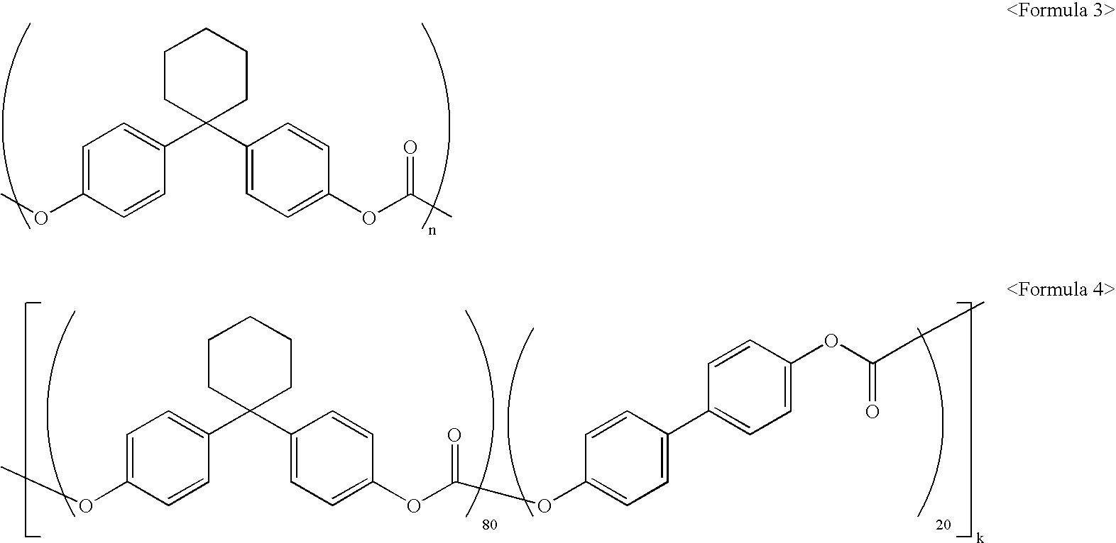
C1CC(C2=CC=C(OC)C=C2)(C2=CC=C(OC(C)=O)C=C2)CCC1.C1CC(C2=CC=C(OC)C=C2)(C2=CC=C(OC(OC3=CC=C(C4=CC=C(OC(CC)=O)C=C4)C=C3)=O)C=C2)CCC1
